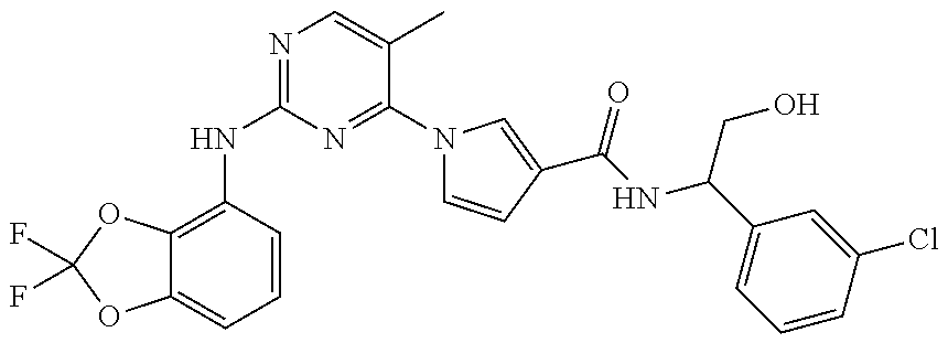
N(C1=NC=C(C)C(N2C=CC(C(NC(C3=CC=CC(Cl)=C3)CO)=O)=C2)=N1)C1=C2C(=CC=C1)OC(F)(F)O2
